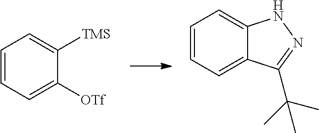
C1=CC=C([OTf])C([TMS])=C1.C1=CC=C2C(=C1)NN=C2C(C)(C)C
